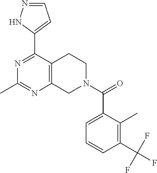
N1=C(C2=CC=NN2)C2=C(N=C1C)CN(C(C1=CC=CC(C(F)(F)F)=C1C)=O)CC2
